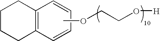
C1CCC2=C(C1)C=CC=C2.COCCO[H]
